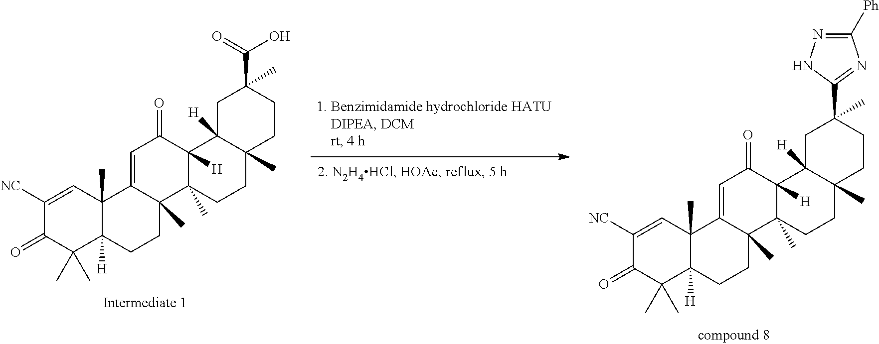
C1(=O)C(C)(C)C2([H])C(C)(C=C1[NC])C1=CC(=O)C3([H])C(C)(C1(C)CC2)CCC1(C)C3([H])CC(C)(C(O)=O)CC1.C1(=O)C(C)(C)C2([H])C(C)(C=C1[NC])C1=CC(=O)C3([H])C(C)(C1(C)CC2)CCC1(C)C3([H])CC(C)(C2=NC([Ph])=NN2)CC1
